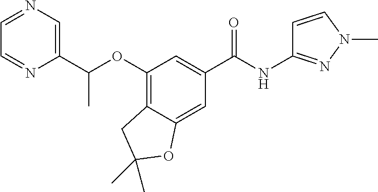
C(C1=CN=CC=N1)(OC1=C2C(=CC(C(=O)NC3=NN(C)C=C3)=C1)OC(C)(C)C2)C
